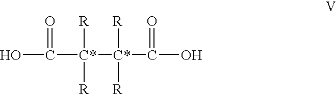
OC([C*]([C*](C(O)=O)([R])[R])([R])[R])=O
